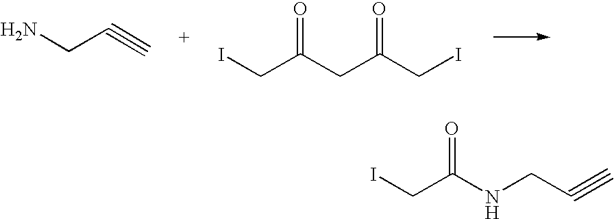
NCC#C.ICC(CC(CI)=O)=O.ICC(NCC#C)=O
